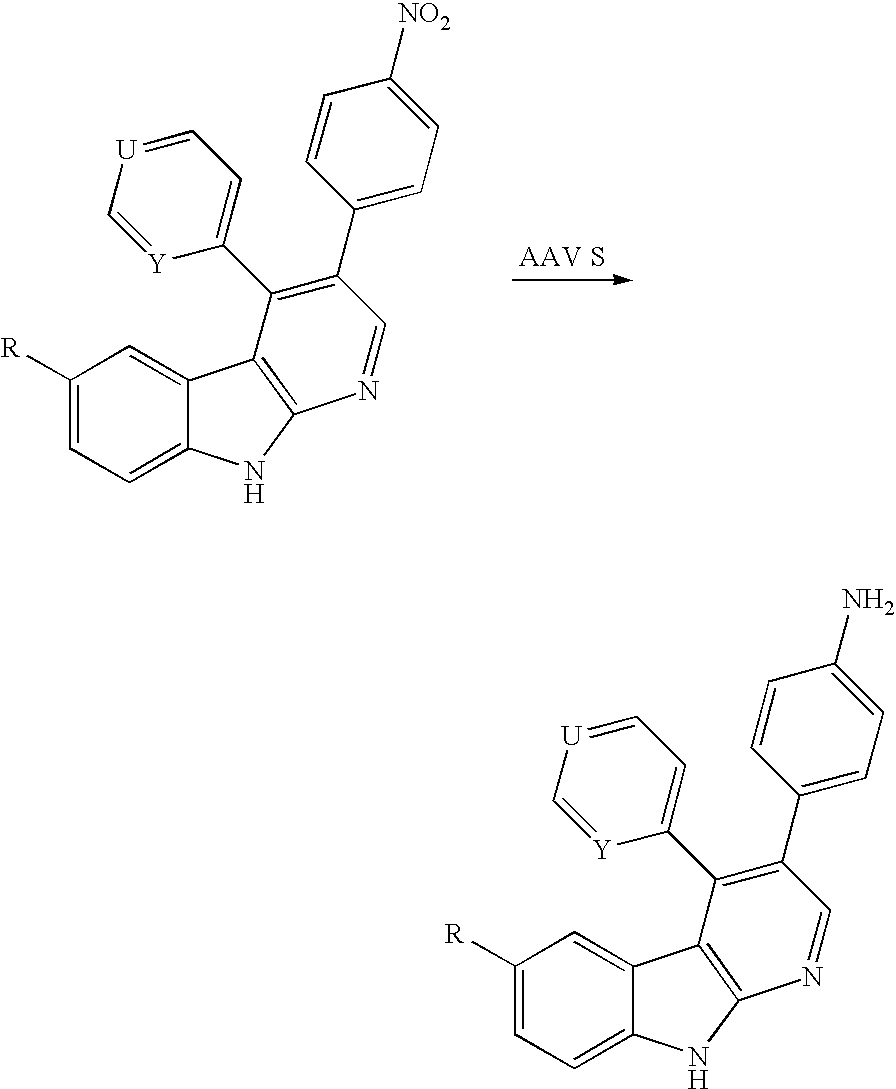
N1C2=C(C(C3=CC=[U]C=[Y]3)=C(C3=CC=C([NO2])C=C3)C=N2)C2=CC([R])=CC=C12.N1C2=C(C(C3=CC=[U]C=[Y]3)=C(C3=CC=C(N)C=C3)C=N2)C2=CC([R])=CC=C12
